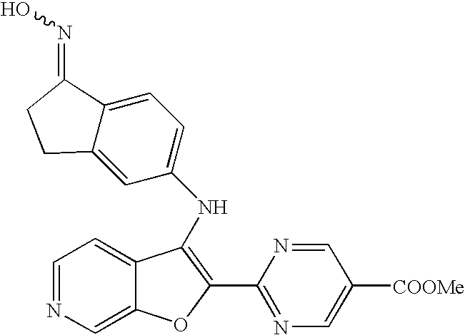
C12=CC=NC=C1OC(C1=NC=C([COOMe])C=N1)=C2NC1=CC=C2C(=C1)CCC2=NO
